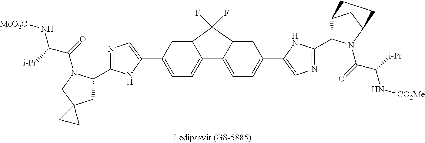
C12=CC(C3=CN=C(C4CC5(CN4C(=O)C([i-Pr])N[MeO2C])CC5)N3)=CC=C1C1=CC=C(C3=CN=C(C4C5CC(N4C(=O)C([i-Pr])N[CO2Me])CC5)N3)C=C1C2(F)F
